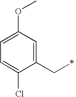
C1=C(OC)C=C(CC)C(Cl)=C1
